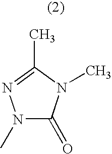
N1(C)C(=O)N(C)C(C)=N1
